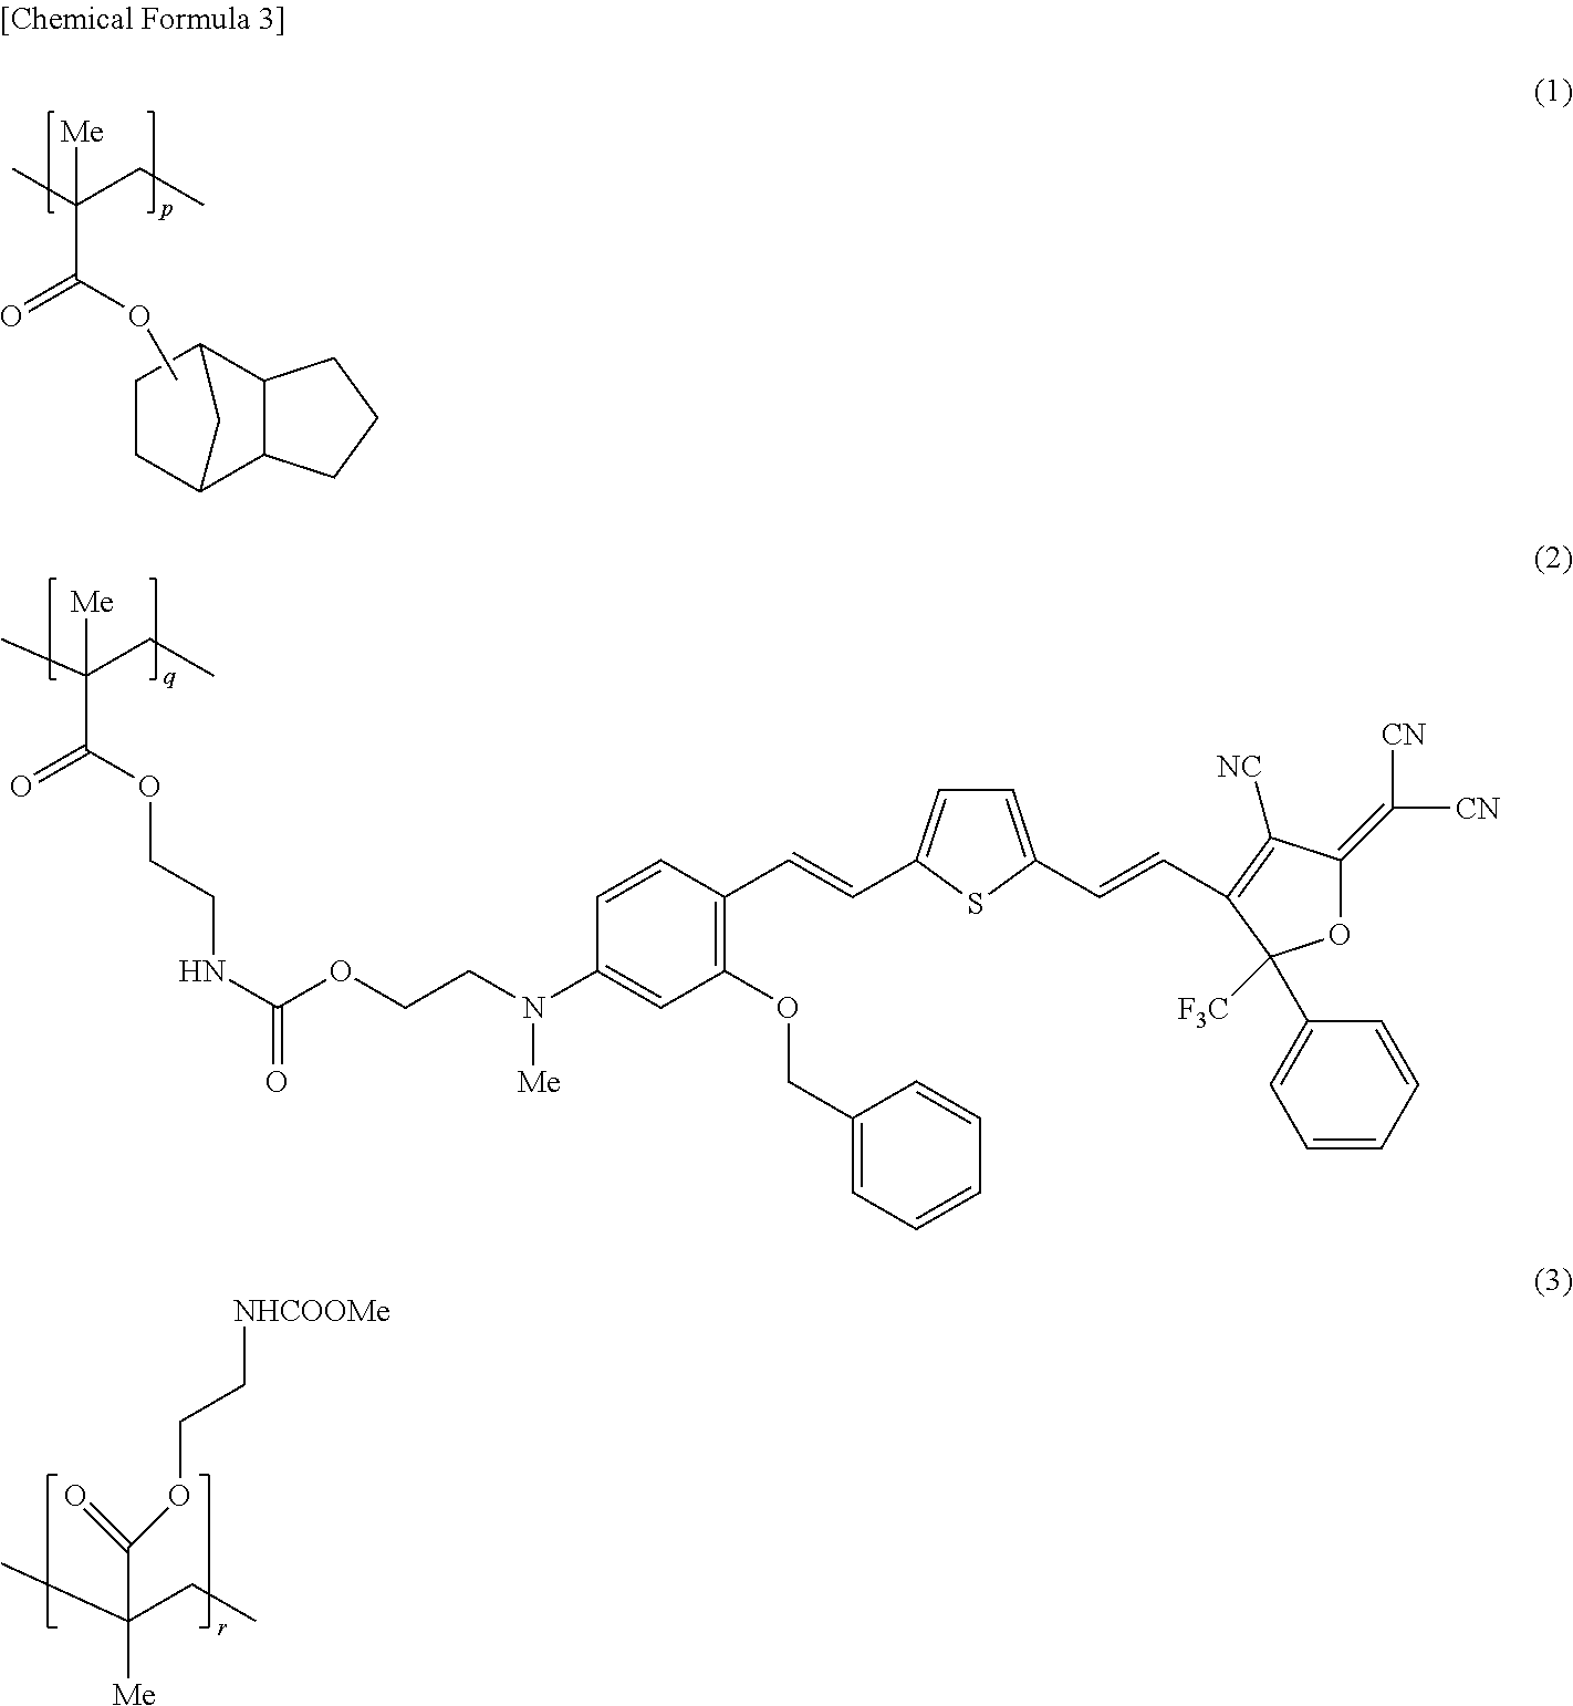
C1CC2C3C(C1C2)CCC3.COC(C(C)(CC)[Me])=O.C1(OCC2=CC=CC=C2)=C(C=CC2=CC=C(C=CC3=C([NC])C(=C([CN])[CN])OC3(C3=CC=CC=C3)[F3C])S2)C=CC(N(CCOC(NCCOC(C(CC)(C)[Me])=O)=O)[Me])=C1.C([Me])(C)(CC)C(OCC[NHCOOMe])=O
